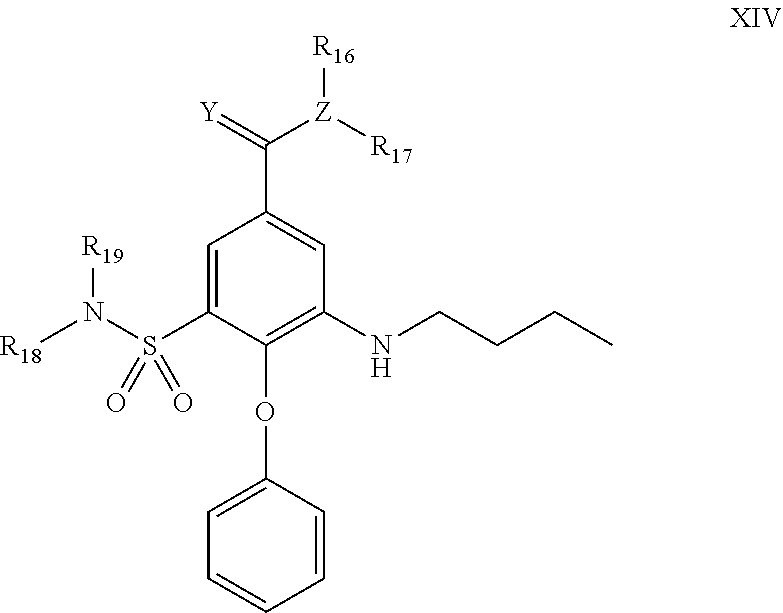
C1=C(S(N([R19])[R18])(=O)=O)C(OC2=CC=CC=C2)=C(NCCCC)C=C1C(=[Y])[Z]([R17])[R16]
